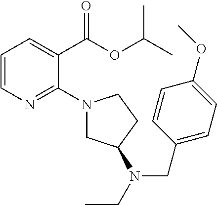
C1=CN=C(N2CC(N(CC)CC3=CC=C(OC)C=C3)CC2)C(C(OC(C)C)=O)=C1
